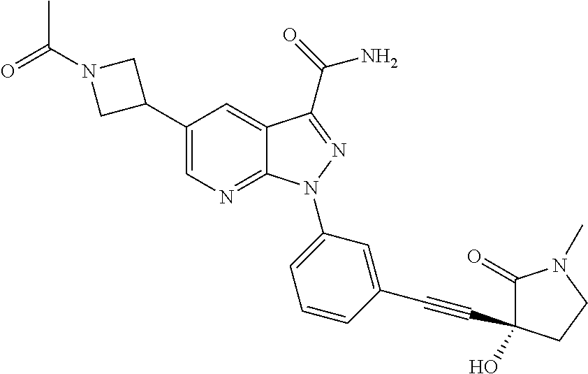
C1(C2=CN=C3C(=C2)C(C(=O)N)=NN3C2=CC=CC(C#CC3(O)C(=O)N(C)CC3)=C2)CN(C(=O)C)C1
